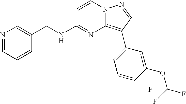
C1(CNC2=NC3=C(C4=CC=CC(OC(F)(F)F)=C4)C=NN3C=C2)=CN=CC=C1
